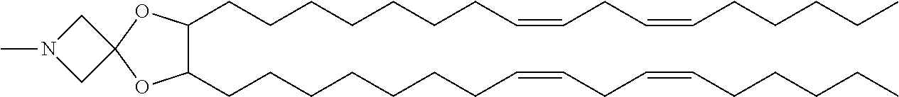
N1(C)CC2(C1)OC(CCCCCCCC=CCC=CCCCCC)C(CCCCCCCC=CCC=CCCCCC)O2
